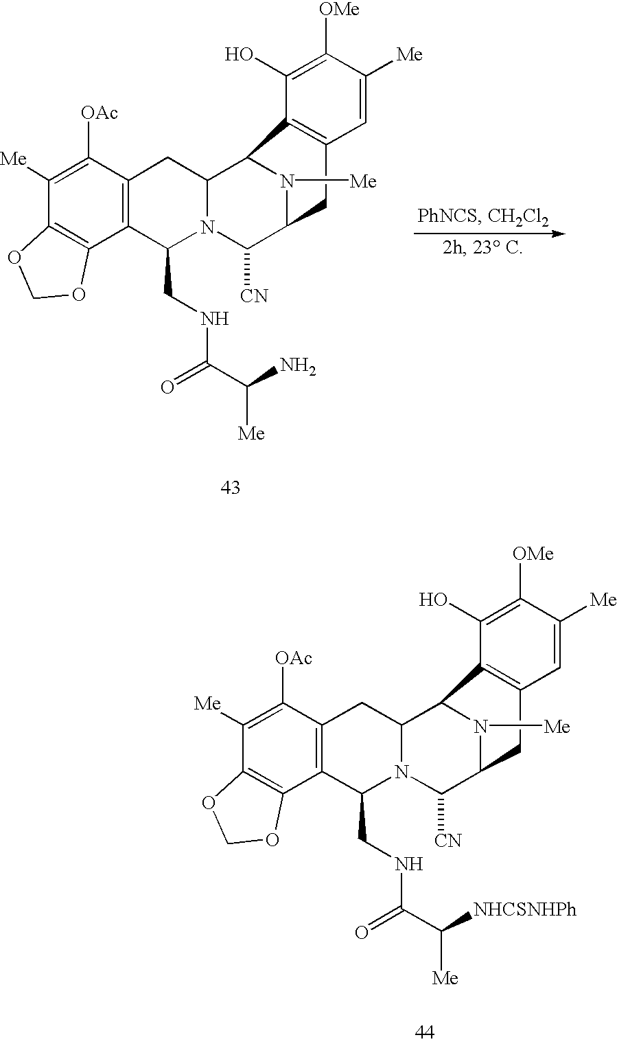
C1([Me])=C([OAc])C2=C(C3=C1OCO3)C(CNC(=O)C([NHCSNHPh])[Me])N1C(C3N([Me])C(C1[CN])CC1=C3C(O)=C([OMe])C([Me])=C1)C2.C1([Me])=C([OAc])C2=C(C3=C1OCO3)C(CNC(=O)C(N)[Me])N1C(C3N([Me])C(C1[CN])CC1=C3C(O)=C([OMe])C([Me])=C1)C2
